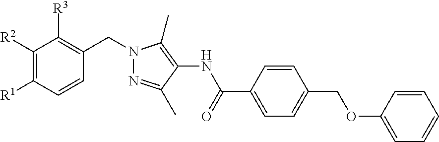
C1([R2])=C([R1])C=CC(CN2N=C(C)C(NC(C3=CC=C(COC4=CC=CC=C4)C=C3)=O)=C2C)=C1[R3]
